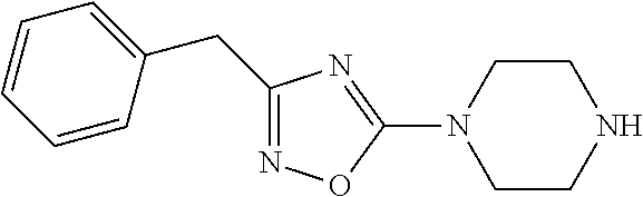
C(C1=NOC(N2CCNCC2)=N1)C1=CC=CC=C1
